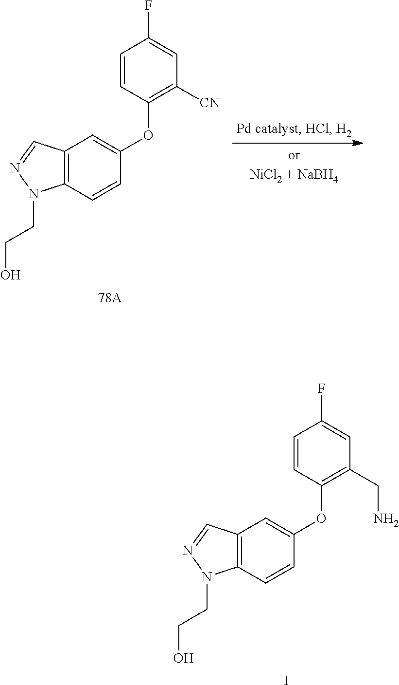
C1=CC(OC2=CC3=C(C=C2)N(CCO)N=C3)=C([CN])C=C1F.C1=CC(OC2=CC3=C(C=C2)N(CCO)N=C3)=C(CN)C=C1F.I
